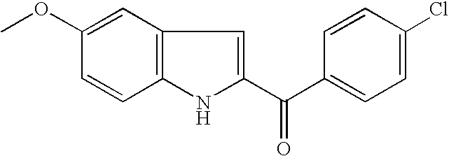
C12=C(NC(C(C3=CC=C(Cl)C=C3)=O)=C1)C=CC(OC)=C2
